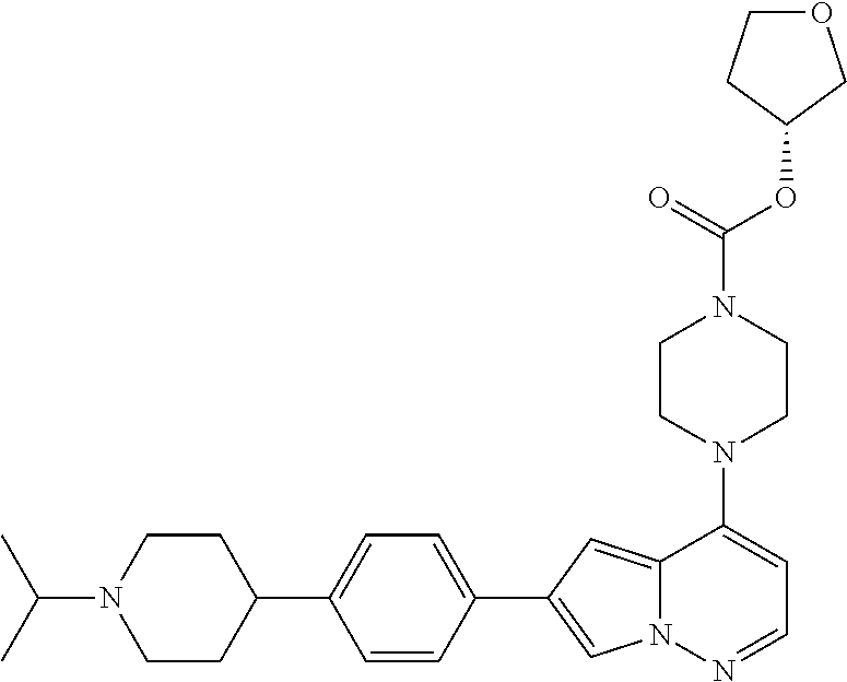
N1(C2=CC=NN3C2=CC(C2=CC=C(C4CCN(C(C)C)CC4)C=C2)=C3)CCN(C(OC2COCC2)=O)CC1
